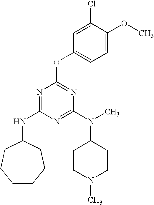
C1CCCC(NC2=NC(OC3=CC=C(OC)C(Cl)=C3)=NC(N(C)C3CCN(C)CC3)=N2)CC1
